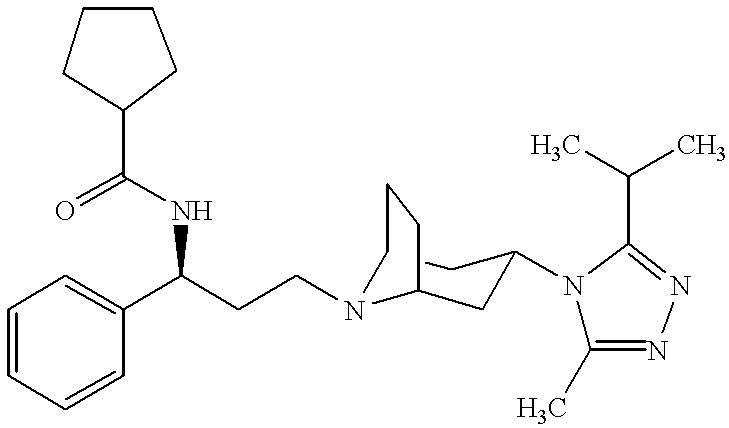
C1=CC=CC(C(CCN2CCCC2CC(CC)N2C(C)=NN=C2C(C)C)NC(=O)C2CCCC2)=C1
